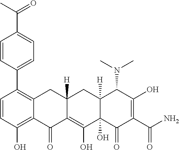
C1=CC(O)=C2C(=C1C1=CC=C(C(C)=O)C=C1)CC1([H])C(=C(O)C3(O)C([H])(C1)C(N(C)C)C(O)=C(C(N)=O)C3=O)C2=O
